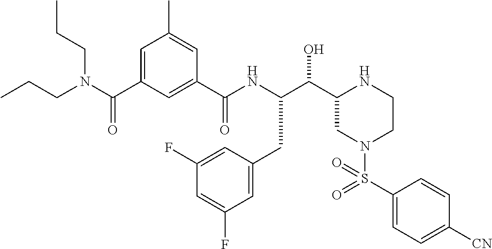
C(C1CN(S(C2=CC=C([CN])C=C2)(=O)=O)CCN1)(O)C(NC(C1=CC(C(N(CCC)CCC)=O)=CC(C)=C1)=O)CC1=CC(F)=CC(F)=C1
